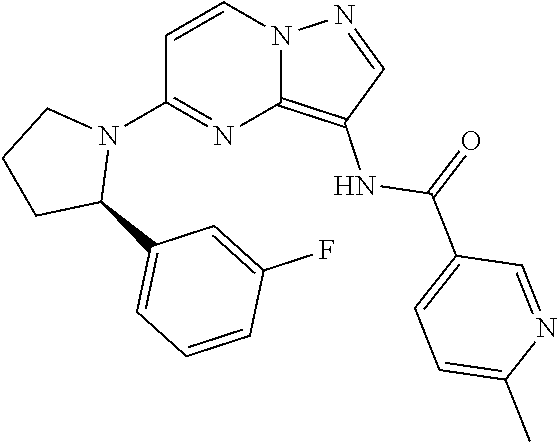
C12=C(NC(C3=CC=C(C)N=C3)=O)C=NN1C=CC(N1CCCC1C1=CC=CC(F)=C1)=N2
